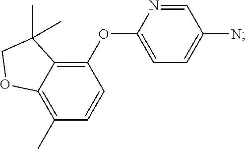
C12=C(C)C=CC(OC3=CC=C(N)C=N3)=C1C(C)(C)CO2
